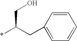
C1=C(CC(*)CO)C=CC=C1
